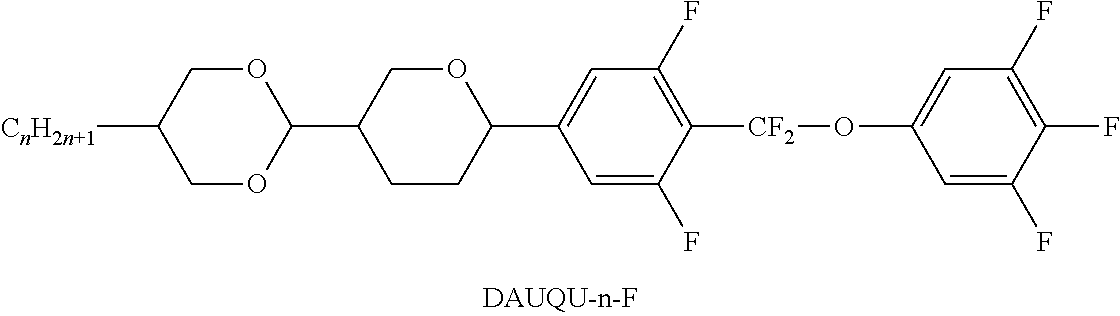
C1(C2OCC([CnH2n+1])CO2)CCC(C2=CC(F)=C([CF2]OC3=CC(F)=C(F)C(F)=C3)C(F)=C2)OC1
